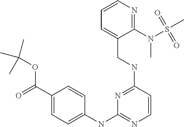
C1=CN=C(N(C)S(C)(=O)=O)C(CNC2=NC(NC3=CC=C(C(OC(C)(C)C)=O)C=C3)=NC=C2)=C1
